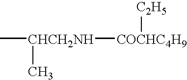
C[CHCH2NH](C)[COCHC4H9][C2H5]
